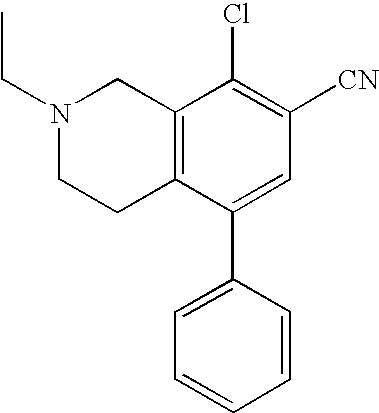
N1(CC)CCC2=C(C1)C(Cl)=C([CN])C=C2C1=CC=CC=C1
